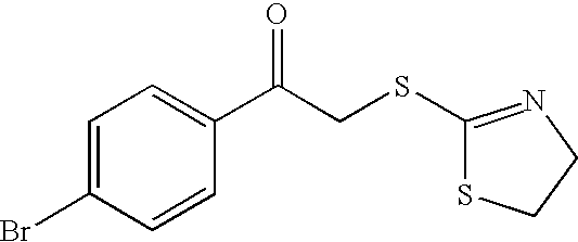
C1=C(Br)C=CC(C(CSC2=NCCS2)=O)=C1
